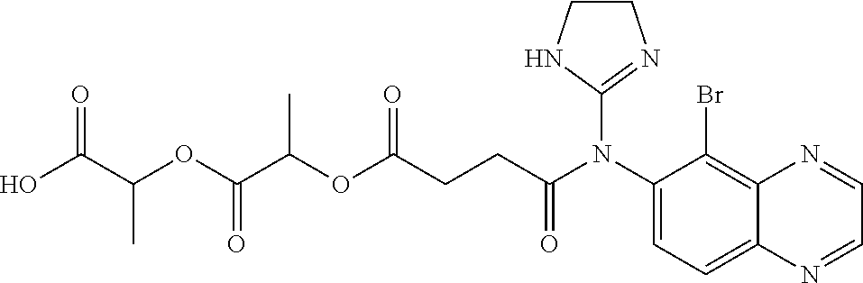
C1CNC(N(C2=CC=C3C(=C2Br)N=CC=N3)C(CCC(OC(C(=O)OC(C)C(O)=O)C)=O)=O)=N1
